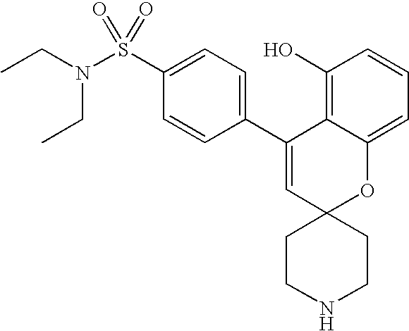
CCN(S(C1=CC=C(C2=CC3(OC4=CC=CC(O)=C24)CCNCC3)C=C1)(=O)=O)CC
